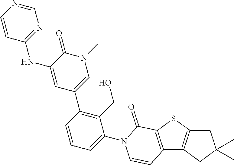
C12=C(SC3=C1CC(C)(C)C3)C(=O)N(C1=CC=CC(C3=CN(C)C(=O)C(NC4=NC=NC=C4)=C3)=C1CO)C=C2
